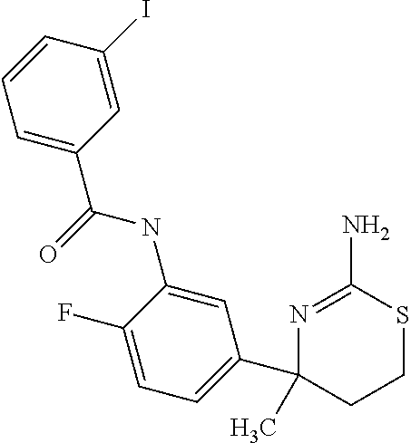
C1(C(=O)NC2=CC(C3(C)CCSC(N)=N3)=CC=C2F)=CC=CC(I)=C1
